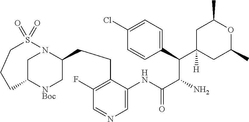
C1=C(Cl)C=CC(C(C(N)C(NC2=CN=CC(F)=C2CCC2N3CC([NBoc]C2)CCCS3(=O)=O)=O)C2([H])CC(C)OC(C)C2)=C1
